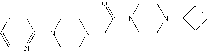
N1(CC(N2CCN(C3CCC3)CC2)=O)CCN(C2=NC=CN=C2)CC1
